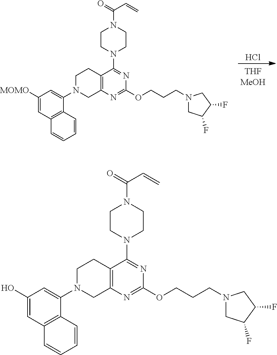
Cl.C1([MOMO])=CC2=C(C(N3CCC4=C(N=C(OCCCN5CC(F)C(F)C5)N=C4N4CCN(C(=O)C=C)CC4)C3)=C1)C=CC=C2.C1(O)=CC2=C(C(N3CCC4=C(N=C(OCCCN5CC(F)C(F)C5)N=C4N4CCN(C(=O)C=C)CC4)C3)=C1)C=CC=C2
